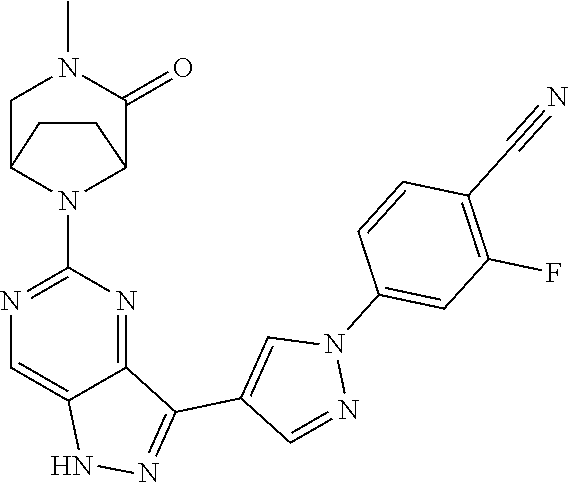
N1C2=CN=C(N3C4C(=O)N(C)CC3CC4)N=C2C(C2=CN(C3=CC(F)=C(C#N)C=C3)N=C2)=N1
